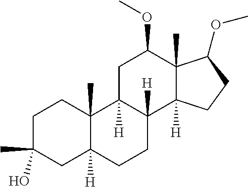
C1C(C)(O)CC2([H])C(C)(C1)C1([H])C([H])(CC2)C2([H])C(C)(C(OC)CC2)C(OC)C1
